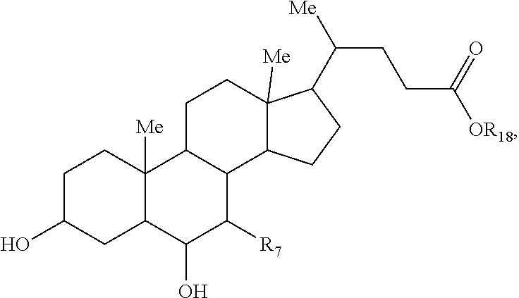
C1C(O)CC2C([Me])(C1)C1C(C([R7])C2O)C2C([Me])(CC1)C(C(CCC([OR18])=O)[Me])CC2
